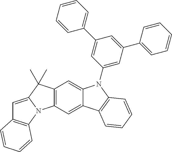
C12=C(C=C3C(=C1)N(C1=CC(C4=CC=CC=C4)=CC(C4=CC=CC=C4)=C1)C1=C3C=CC=C1)N1C(=CC3=C1C=CC=C3)C2(C)C
